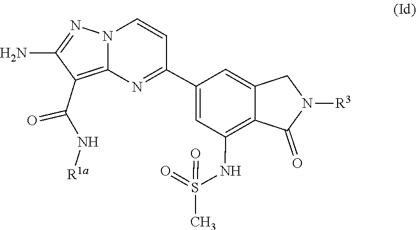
C1(C(=O)N[R1a])=C2N(N=C1N)C=CC(C1=CC(NS(=O)(=O)C)=C3C(=C1)CN([R3])C3=O)=N2
